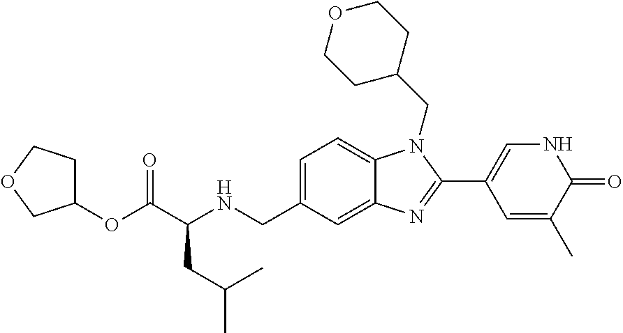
O(C(C(NCC1=CC=C2C(=C1)N=C(C1=CNC(=O)C(C)=C1)N2CC1CCOCC1)CC(C)C)=O)C1CCOC1
